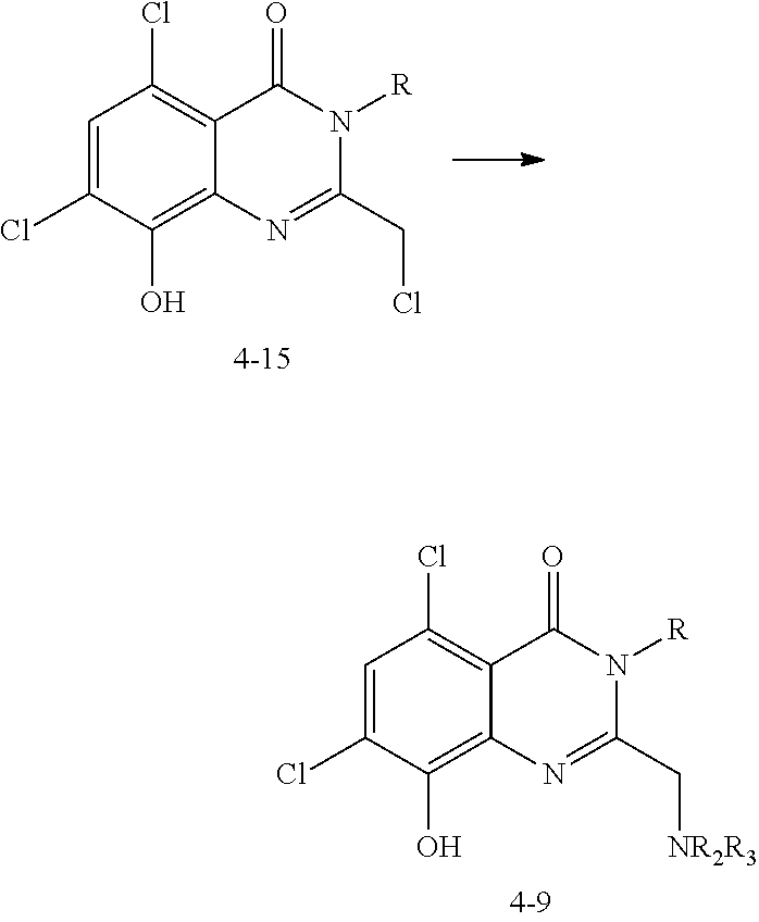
C1=C(Cl)C(O)=C2C(=C1Cl)C(=O)N([R])C(C[NR2R3])=N2.C1=C(Cl)C(O)=C2C(=C1Cl)C(=O)N([R])C(CCl)=N2
